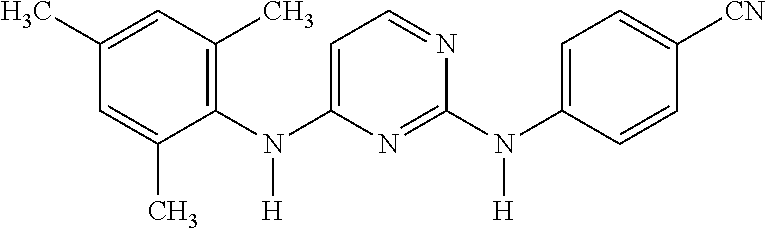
C1(C)=CC(C)=C(N(C2=CC=NC(N(C3=CC=C([CN])C=C3)[H])=N2)[H])C(C)=C1
